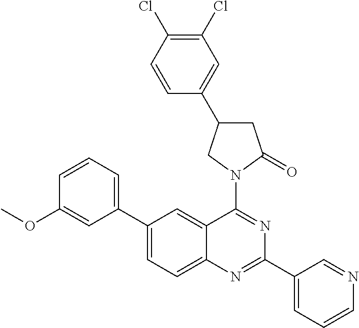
C1(C2=CC=C3C(=C2)C(N2CC(C4=CC(Cl)=C(Cl)C=C4)CC2=O)=NC(C2=CC=CN=C2)=N3)=CC=CC(OC)=C1
